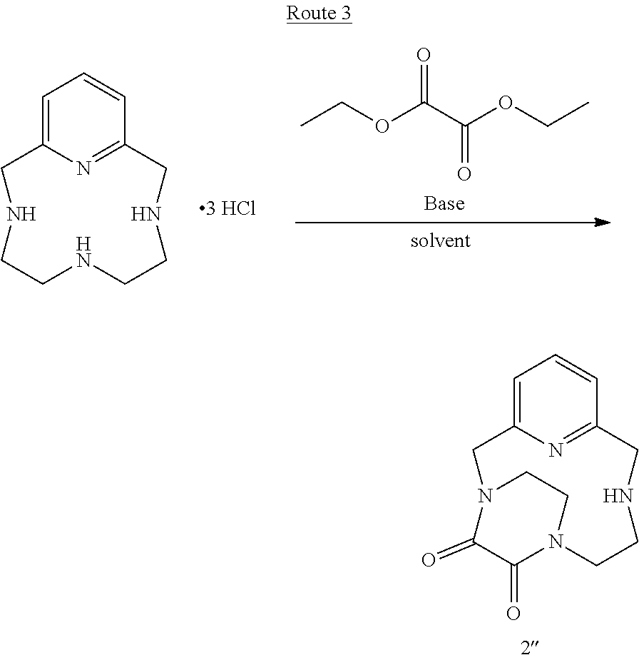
C1C2=CC=CC(=N2)CNCCN2C(=O)C(=O)N1CC2.CCOC(C(OCC)=O)=O.C1C2=CC=CC(=N2)CNCCNCCN1.[3 HCl]
